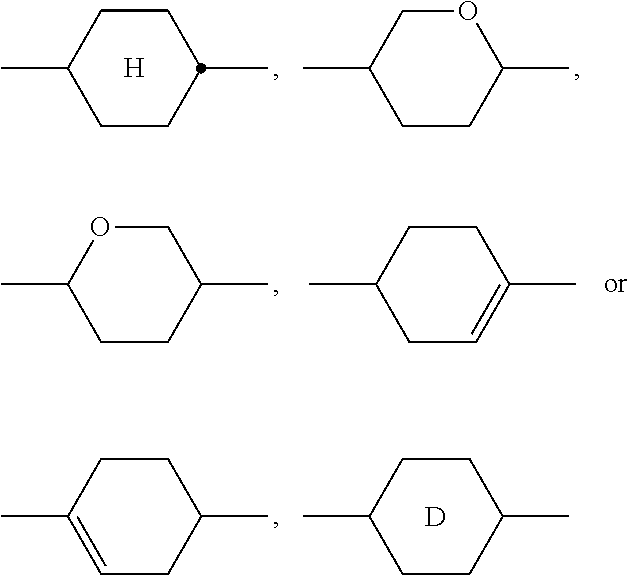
C1CC(C)CCC1C.[H].C1CC(C)OCC1C.C1=C(C)CCC(C)C1.C1CC(C)CCC1C.[D].C1CC(C)COC1C.C1C=C(C)CCC1C
